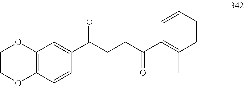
C12=C(C=CC(C(CCC(C3=C(C)C=CC=C3)=O)=O)=C1)OCCO2
